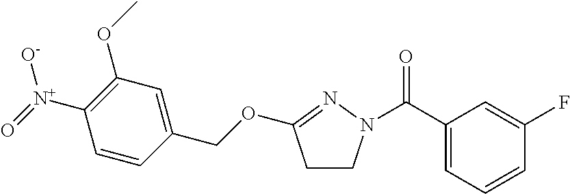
C1(C(=O)N2CCC(OCC3=CC(OC)=C([N+](=O)[O-])C=C3)=N2)=CC=CC(F)=C1
